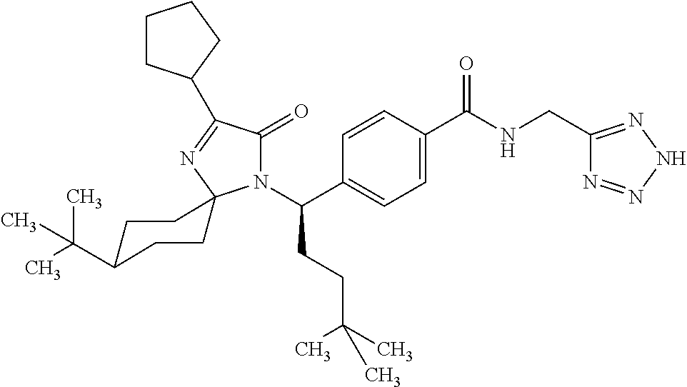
C1=C(C(=O)NCC2=NNN=N2)C=CC(C(N2C(=O)C(C3CCCC3)=NC23CCC(C(C)(C)C)CC3)CCC(C)(C)C)=C1
